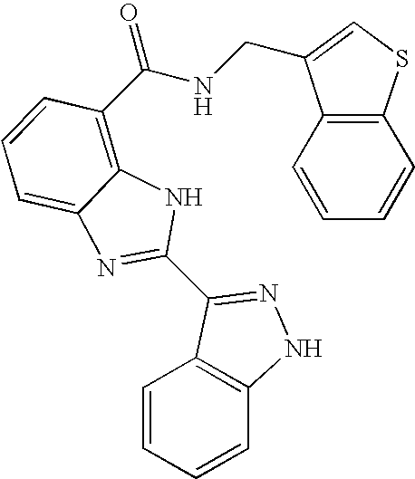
C1=CC=CC2=C1C(C1=NC3=CC=CC(C(=O)NCC4=CSC5=C4C=CC=C5)=C3N1)=NN2
